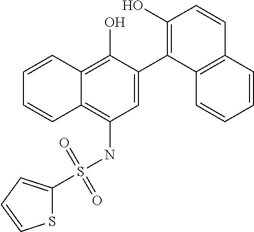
C1=C(C2=C(O)C=CC3=C2C=CC=C3)C(O)=C2C(=C1NS(C1=CC=CS1)(=O)=O)C=CC=C2
